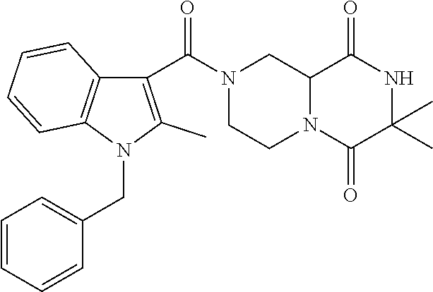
C1(C(=O)N2CC3N(C(=O)C(C)(C)NC3=O)CC2)=C(C)N(CC2=CC=CC=C2)C2=C1C=CC=C2
